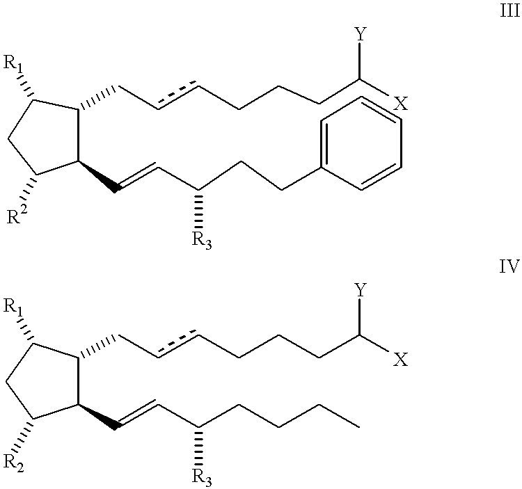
C1(CccCCCC([X])[Y])C([R1])CC([R2])C1C=CC(CCC1=CC=CC=C1)[R3].C1(C=CC(CCCC)[R3])C(CccCCCC([X])[Y])C([R1])CC1[R2]
